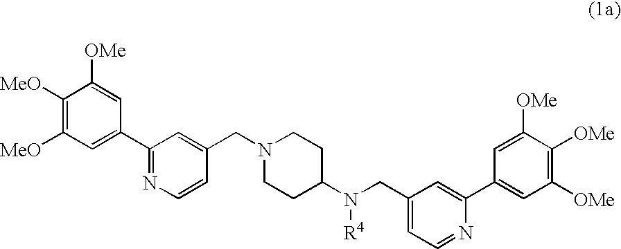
C1([MeO])=C([MeO])C=C(C2=NC=CC(CN3CCC(N([R4])CC4=CC=NC(C5=CC([OMe])=C([OMe])C([OMe])=C5)=C4)CC3)=C2)C=C1[OMe]
